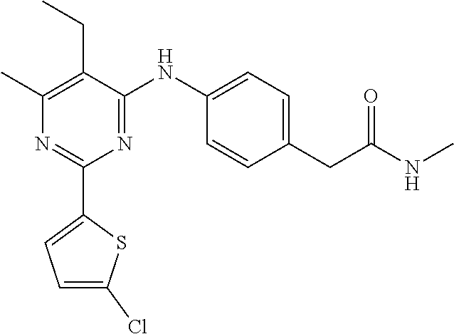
N1=C(NC2=CC=C(CC(NC)=O)C=C2)C(CC)=C(C)N=C1C1=CC=C(Cl)S1
